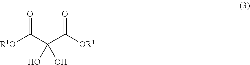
[R1O]C(C(C([OR1])=O)(O)O)=O
